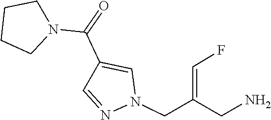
C1=NN(CC(=CF)CN)C=C1C(=O)N1CCCC1
